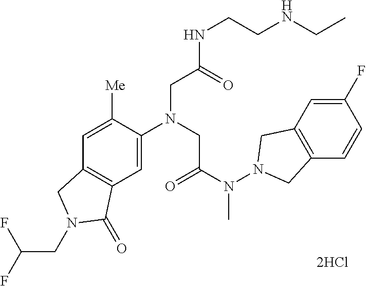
C1=C([Me])C(N(CC(N(N2CC3=C(C2)C=C(F)C=C3)C)=O)CC(NCCNCC)=O)=CC2=C1CN(CC(F)F)C2=O
